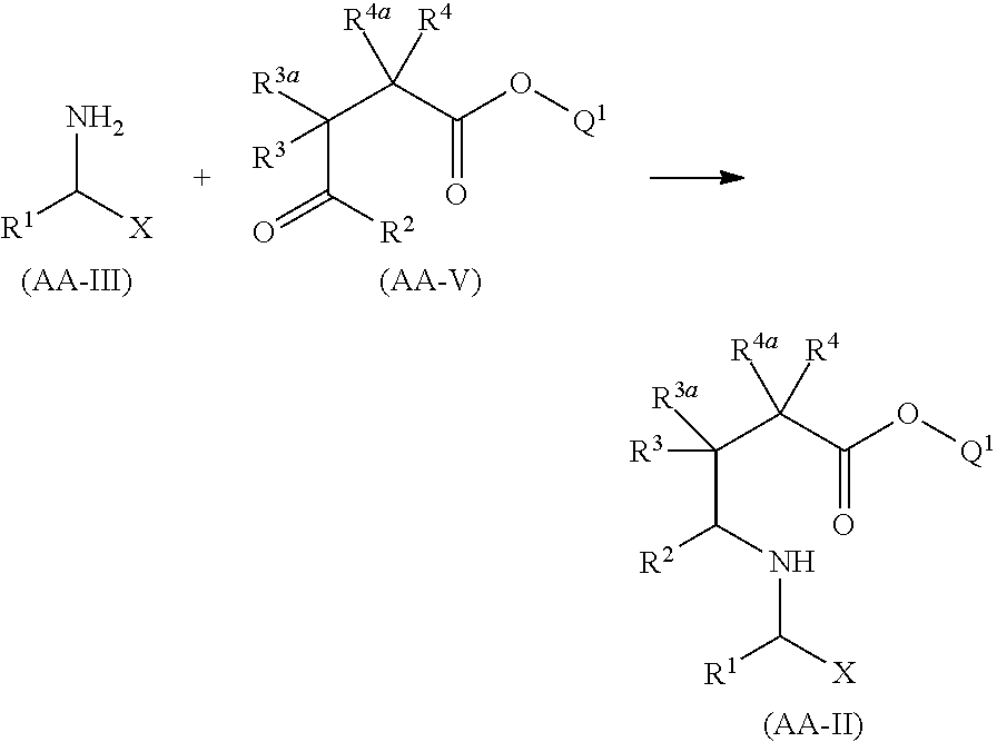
C(C(NC([X])[R1])[R2])(C(C(=O)O[Q1])([R4a])[R4])([R3a])[R3].[(AA-II)].[R1]C([X])N.[(AA-III)].C(C([R2])=O)(C(C(=O)O[Q1])([R4a])[R4])([R3a])[R3].[(AA-V)]
